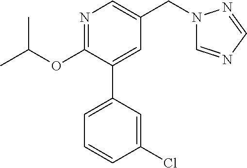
C1(OC(C)C)=NC=C(CN2C=NC=N2)C=C1C1=CC=CC(Cl)=C1
